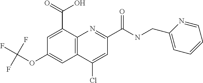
C1(Cl)=CC(C(NCC2=CC=CC=N2)=O)=NC2=C1C=C(OC(F)(F)F)C=C2C(=O)O
